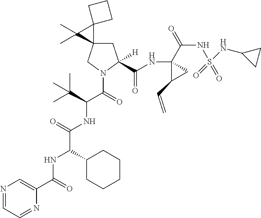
C1C2(CN(C(C(NC(C(NC(C3=CN=CC=N3)=O)C3CCCCC3)=O)C(C)(C)C)=O)C1(C(NC1(C(=O)NS(NC3CC3)(=O)=O)C(C=C)C1)=O)[H])C1(C2(C)C)CCC1
